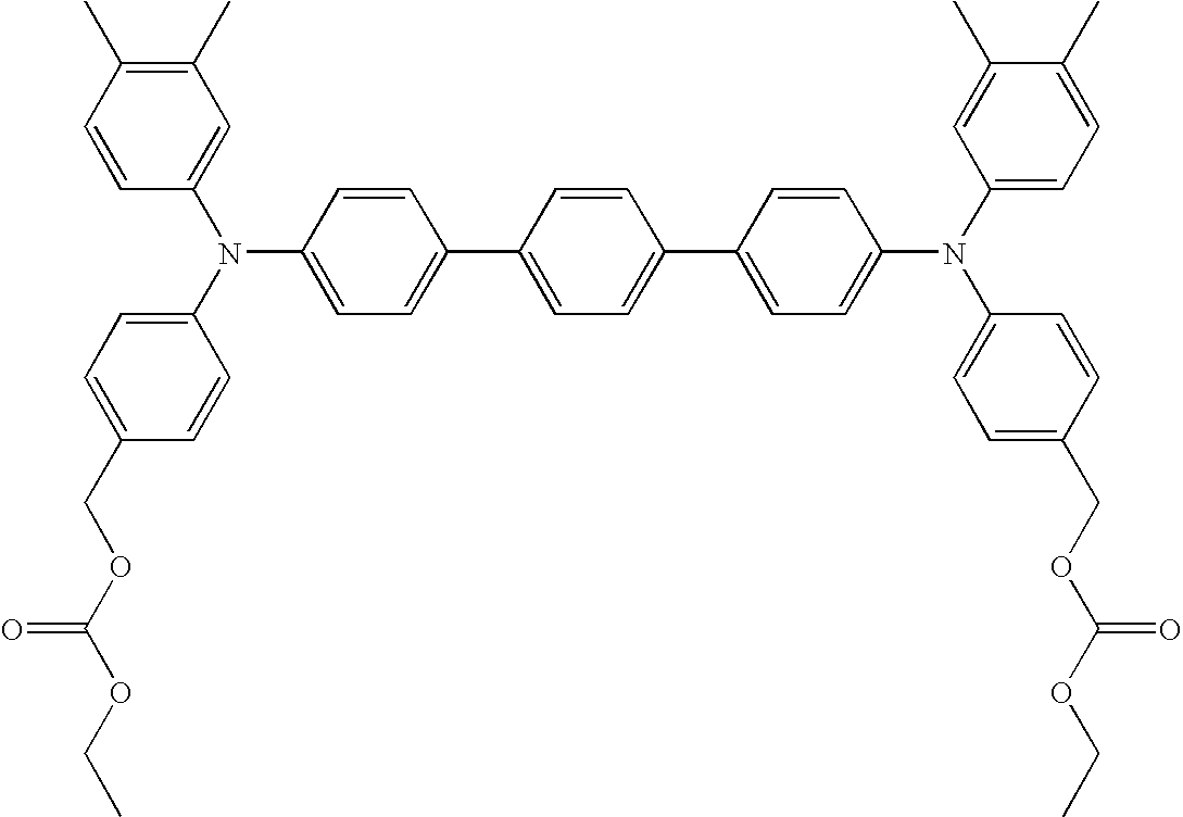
CC1=C(C)C=C(N(C2=CC=C(COC(OCC)=O)C=C2)C2=CC=C(C3=CC=C(C4=CC=C(N(C5=CC=C(C)C(C)=C5)C5=CC=C(COC(OCC)=O)C=C5)C=C4)C=C3)C=C2)C=C1
